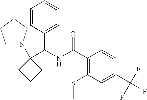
C1(C(NC(C2=C(SC)C=C(C(F)(F)F)C=C2)=O)C2=CC=CC=C2)(N2CCCC2)CCC1
